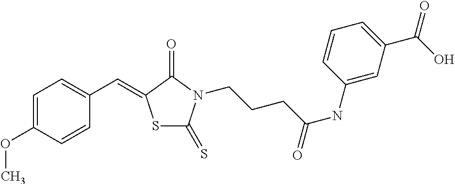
O(C)C1=CC=C(C=C2SC(=S)N(CCCC(NC3=CC(C(O)=O)=CC=C3)=O)C2=O)C=C1
